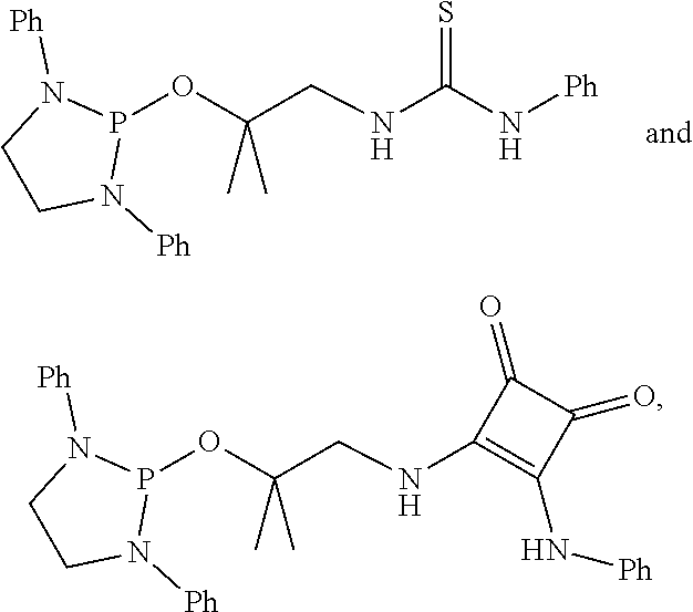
P1(OC(CNC2=C(N[Ph])C(=O)C2=O)(C)C)N([Ph])CCN1[Ph].P1(OC(CNC(N[Ph])=S)(C)C)N([Ph])CCN1[Ph]
